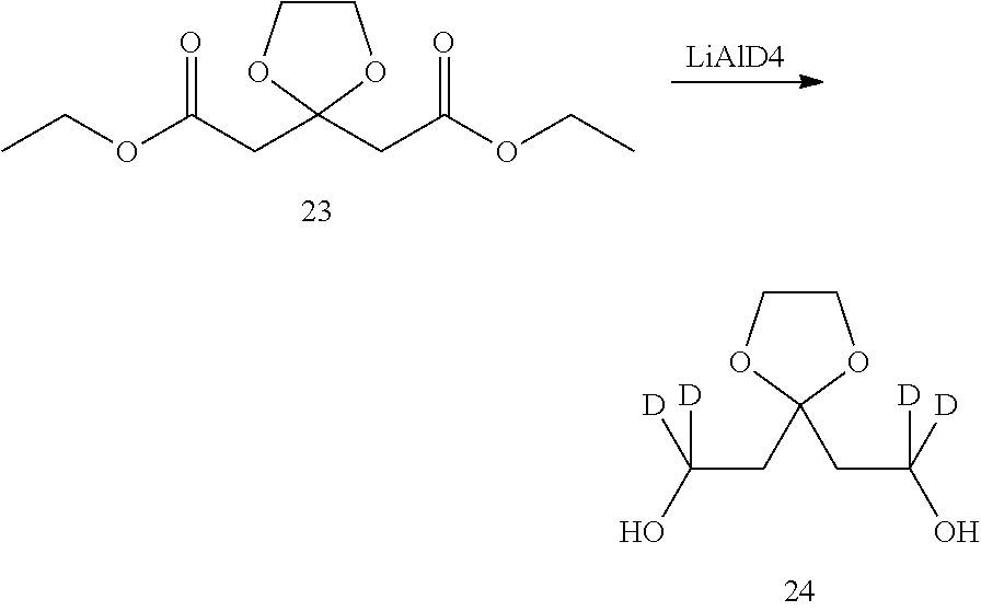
C(C1(CC([D])(O)[D])OCCO1)C([D])(O)[D].[LiAlD4].CCOC(CC1(CC(OCC)=O)OCCO1)=O
